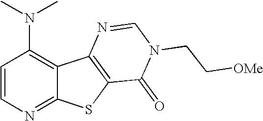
C1(N(C)C)=C2C(=NC=C1)SC1=C2N=CN(CC[OMe])C1=O
